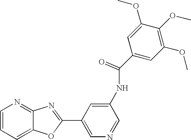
C1=CC=C2C(=N1)N=C(C1=CN=CC(NC(C3=CC(OC)=C(OC)C(OC)=C3)=O)=C1)O2
